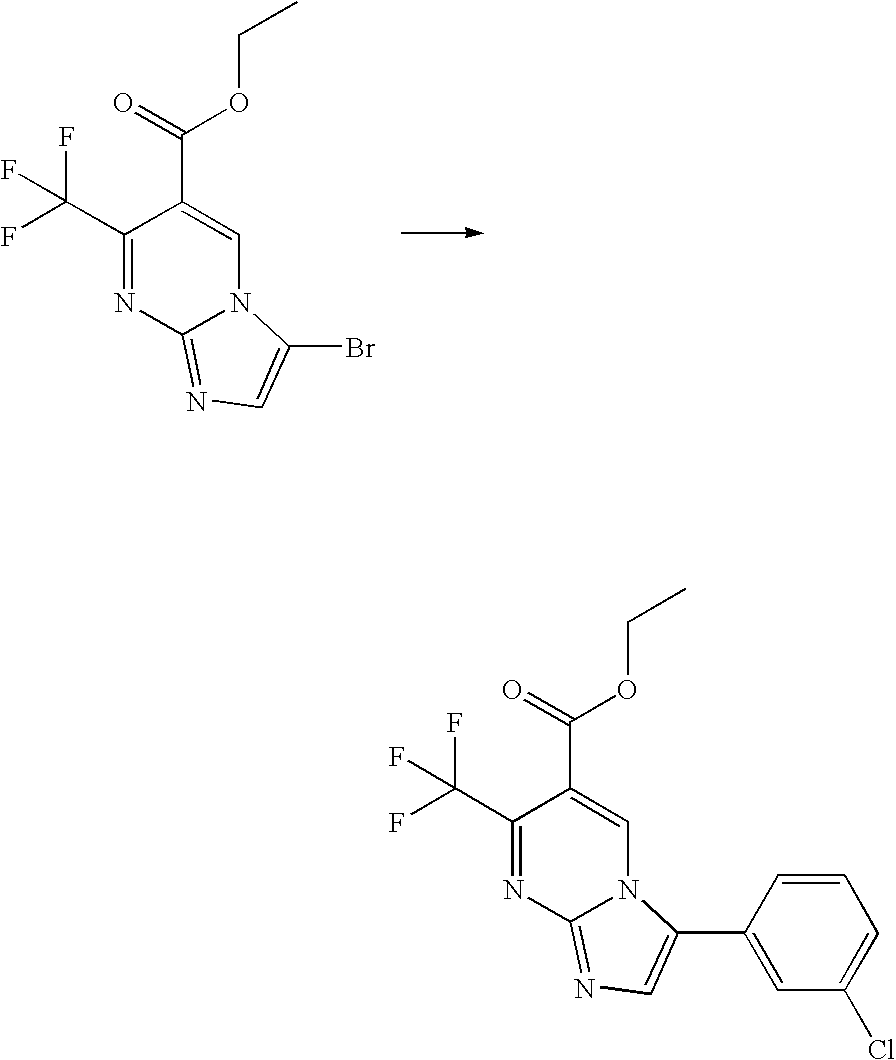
C1(C(F)(F)F)=NC2=NC=C(Br)N2C=C1C(=O)OCC.C1(C(F)(F)F)=NC2=NC=C(C3=CC(Cl)=CC=C3)N2C=C1C(=O)OCC
